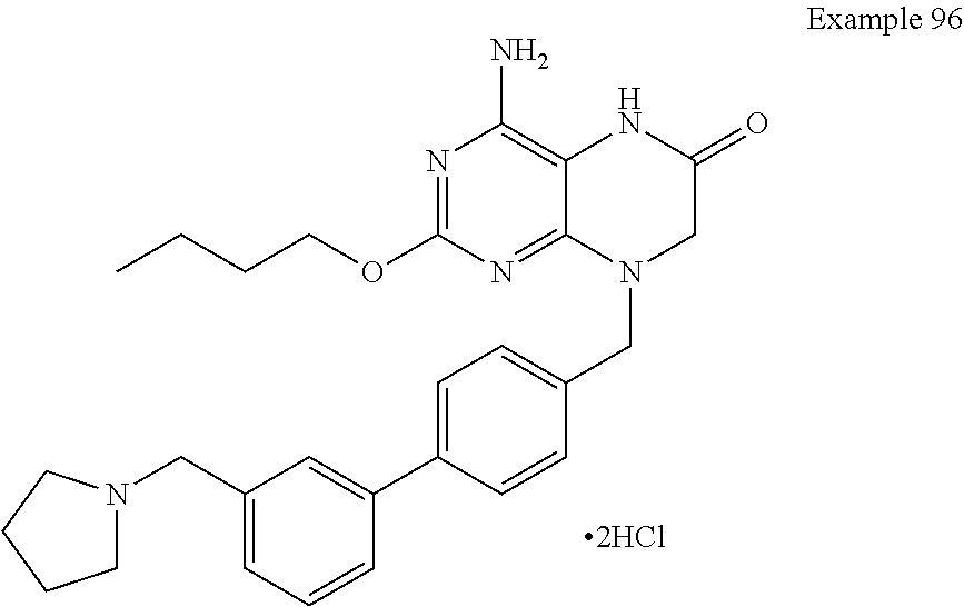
[2HCl].N1=C(OCCCC)N=C2C(=C1N)NC(=O)CN2CC1=CC=C(C2=CC(CN3CCCC3)=CC=C2)C=C1
